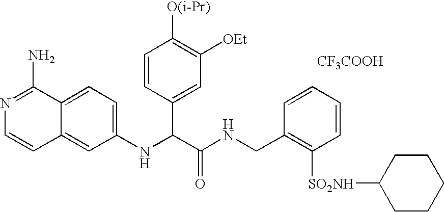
C1(NC(C(NCC2=C([SO2NH]C3CCCCC3)C=CC=C2)=O)C2=CC([OEt])=C([O(i-Pr)])C=C2)=CC=C2C(=C1)C=CN=C2N.[CF3COOH]
